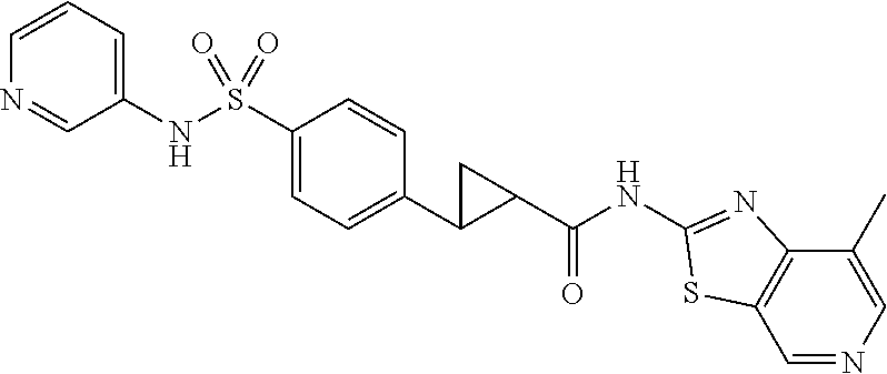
C1(NS(C2=CC=C(C3C(C(NC4=NC5=C(C=NC=C5C)S4)=O)C3)C=C2)(=O)=O)=CC=CN=C1
